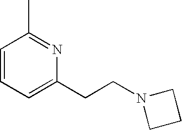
CC1=NC(CCN2CCC2)=CC=C1
